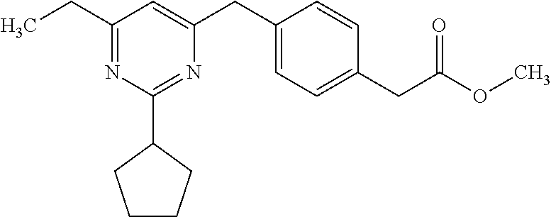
C1(CC)=NC(C2CCCC2)=NC(CC2=CC=C(CC(OC)=O)C=C2)=C1
